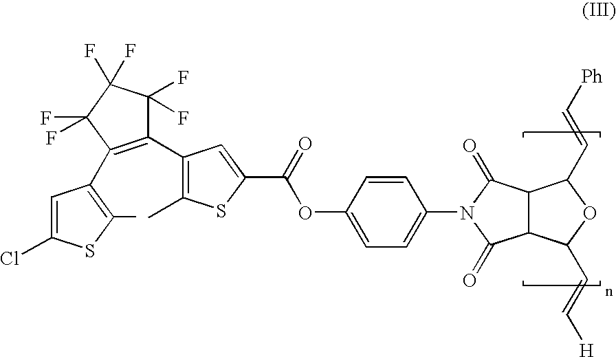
C1=C(Cl)SC(C)=C1C1=C(C2=C(C)SC(C(OC3=CC=C(N4C(=O)C5C(C4=O)C(C=C[Ph])OC5C=C[H])C=C3)=O)=C2)C(F)(F)C(F)(F)C1(F)F
